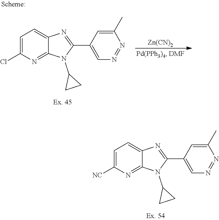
C1=C(Cl)N=C2C(=C1)N=C(C1=CN=NC(C)=C1)N2C1CC1.[Zn(CN)2].C1=C([NC])N=C2C(=C1)N=C(C1=CN=NC(C)=C1)N2C1CC1
